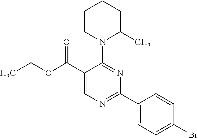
CCOC(C1=CN=C(C2=CC=C(Br)C=C2)N=C1N1C(C)CCCC1)=O
